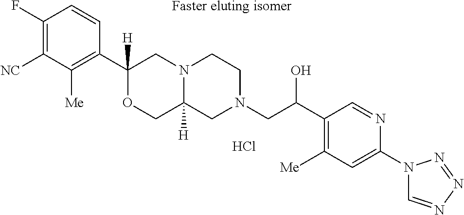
C1(F)=C([NC])C([Me])=C(C2([H])OCC3([H])N(C2)CCN(CC(C2=C([Me])C=C(N4C=NN=N4)N=C2)O)C3)C=C1.Cl.[Faster eluting isomer]
